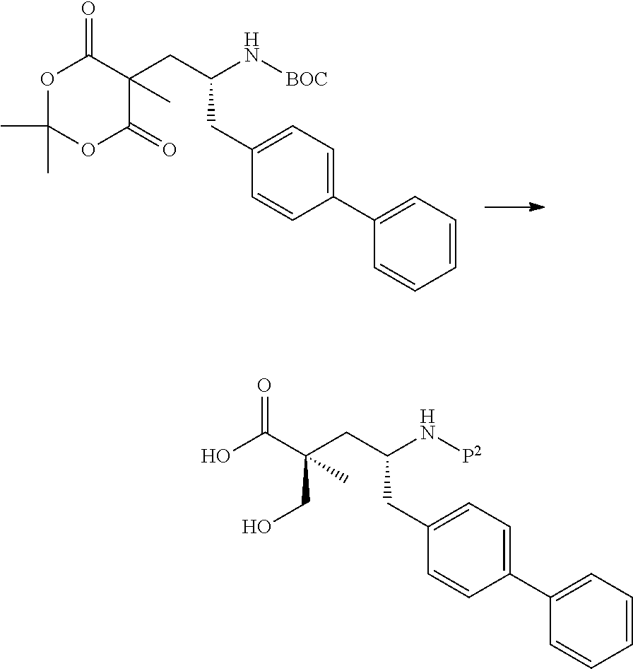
OC(C(CO)(C)CC(N[P2])CC1=CC=C(C2=CC=CC=C2)C=C1)=O.O1C(C)(C)OC(=O)C(C)(CC(N[BOC])CC2=CC=C(C3=CC=CC=C3)C=C2)C1=O
